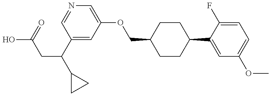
OC(=O)CC(C1CC1)C1=CC(OCC2CCC(C3=CC(OC)=CC=C3F)CC2)=CN=C1
